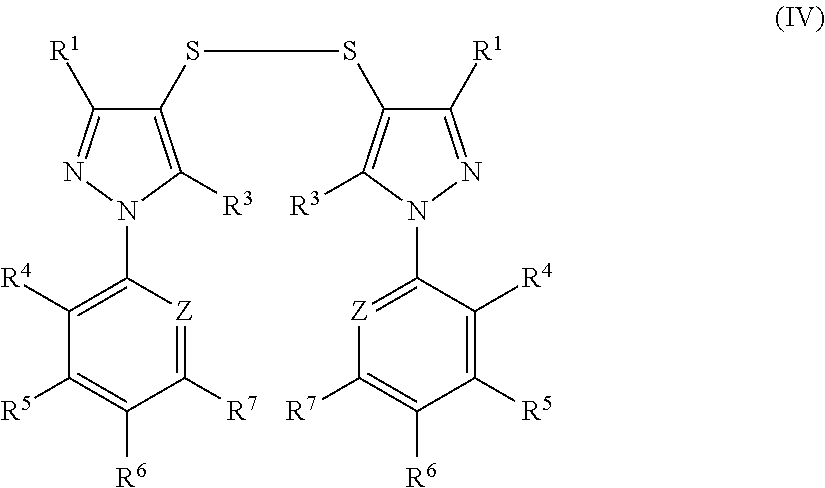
[Z]1=C(N2N=C([R1])C(SSC3=C([R3])N(C4=C([R4])C([R5])=C([R6])C([R7])=[Z]4)N=C3[R1])=C2[R3])C([R4])=C([R5])C([R6])=C1[R7]
